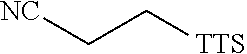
[NC]CC[TTS]
